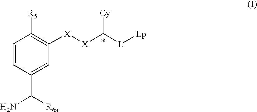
C1=CC(C([R6a])N)=CC([X][X]C([L][Lp])[Cy])=C1[R5]
